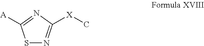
S1N=C([X]C)N=C1[A]
